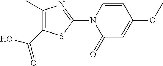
OC(C1=C(C)N=C(N2C(=O)C=C(OC)C=C2)S1)=O
